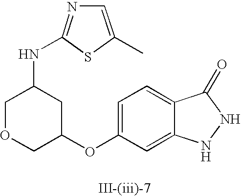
C1=C(OC2CC(NC3=NC=C(C)S3)COC2)C=C2C(=C1)C(=O)NN2
